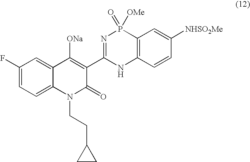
C1(F)=CC=C2C(=C1)C([ONa])=C(C1=NP(=O)([OMe])C3=C(N1)C=CC([NHSO2Me])=C3)C(=O)N2CCC1CC1
